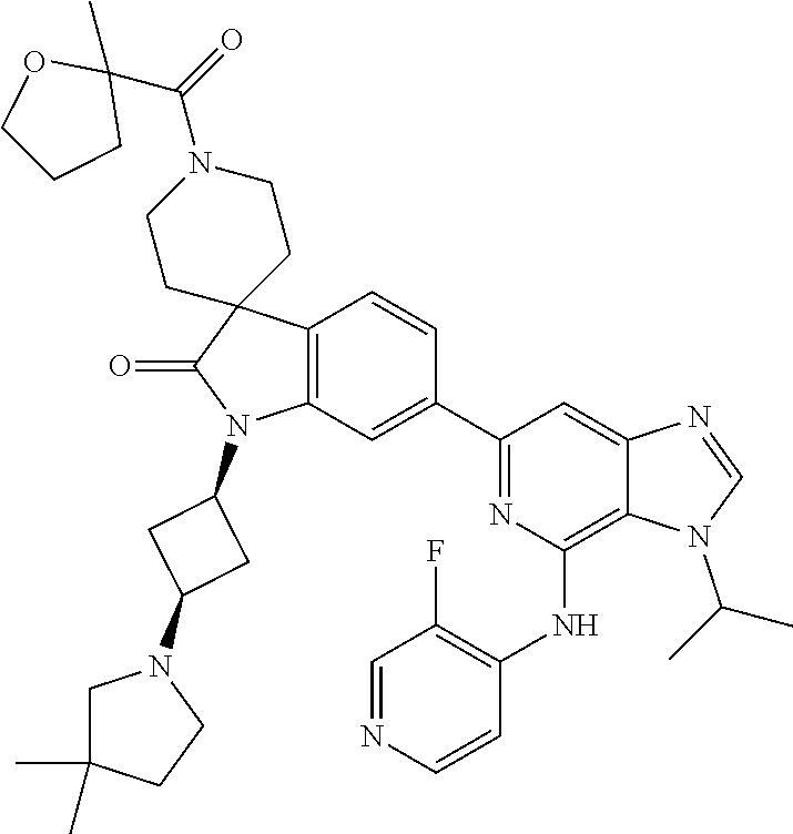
C1(C(=O)N2CCC3(CC2)C(=O)N(C2CC(N4CC(C)(C)CC4)C2)C2=C3C=CC(C3=NC(NC4=C(F)C=NC=C4)=C4C(=C3)N=CN4C(C)C)=C2)(C)OCCC1
